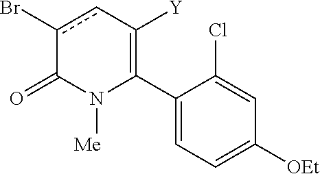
C1(C2=C([Y])cc(Br)C(=O)N2[Me])=CC=C([OEt])C=C1Cl
